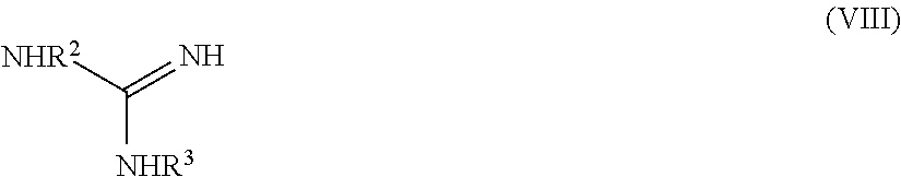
[NHR2]C(=N)[NHR3]
